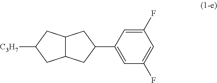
C1(C2=CC(F)=CC(F)=C2)CC2C(C1)CC([C3H7])C2
